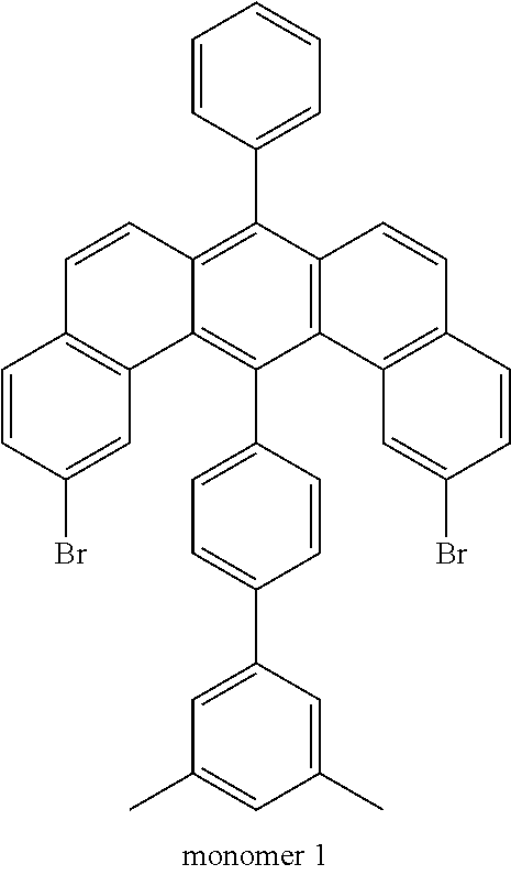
C1=CC(C2=C3C(=C(C4=CC=C(C5=CC(C)=CC(C)=C5)C=C4)C4=C2C=CC2=C4C=C(Br)C=C2)C2=C(C=C3)C=CC(Br)=C2)=CC=C1
